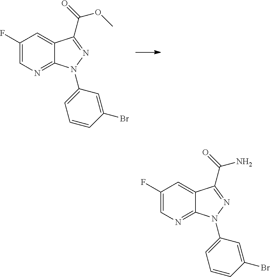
C12=NC=C(F)C=C1C(C(=O)OC)=NN2C1=CC=CC(Br)=C1.C12=NC=C(F)C=C1C(C(=O)N)=NN2C1=CC=CC(Br)=C1
